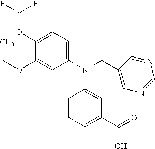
C1(OC(F)F)=CC=C(N(CC2=CN=CN=C2)C2=CC(C(=O)O)=CC=C2)C=C1OCC
